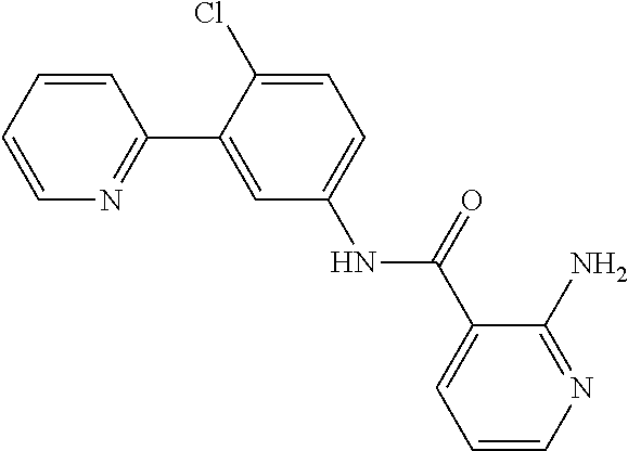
C1(N)=NC=CC=C1C(NC1=CC=C(Cl)C(C2=NC=CC=C2)=C1)=O
